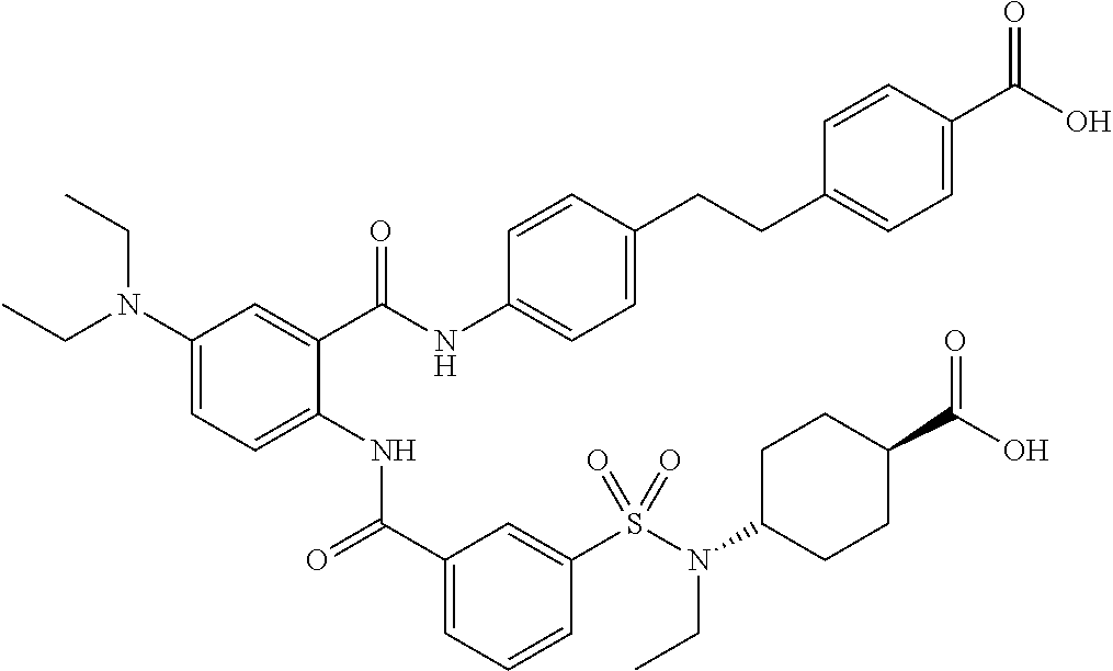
C1(N(CC)CC)=CC=C(NC(C2=CC=CC(S(N(CC)C3CCC(C(=O)O)CC3)(=O)=O)=C2)=O)C(C(NC2=CC=C(CCC3=CC=C(C(O)=O)C=C3)C=C2)=O)=C1
